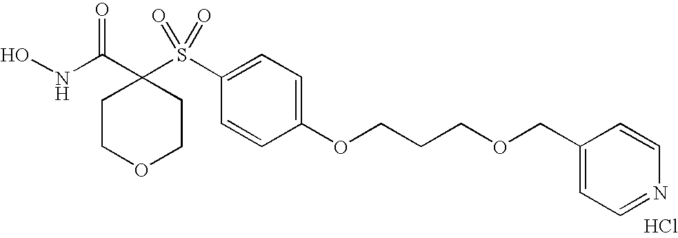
Cl.N(C(C1(S(C2=CC=C(OCCCOCC3=CC=NC=C3)C=C2)(=O)=O)CCOCC1)=O)O
